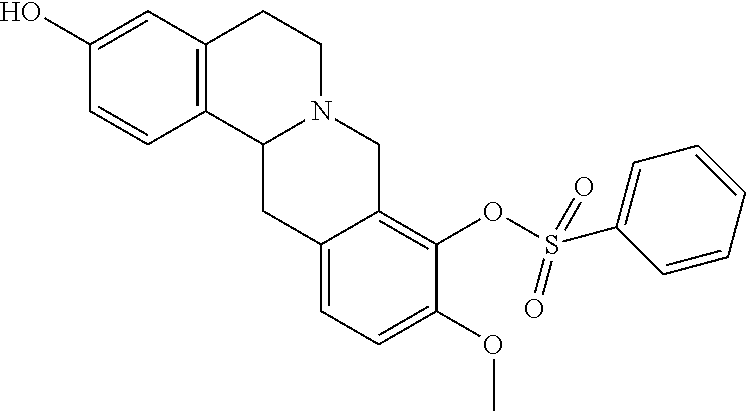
OC1=CC2=C(C=C1)C1N(CC2)CC2=C(OS(C3=CC=CC=C3)(=O)=O)C(OC)=CC=C2C1
